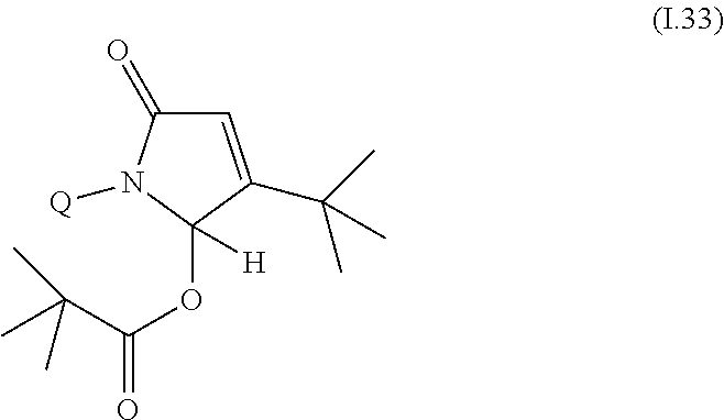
C1=C(C(C)(C)C)C(OC(=O)C(C)(C)C)([H])N([Q])C1=O
